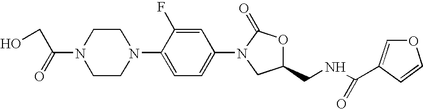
C1CN(C2=CC=C(N3C(=O)OC(CNC(=O)C4=COC=C4)C3)C=C2F)CCN1C(CO)=O
